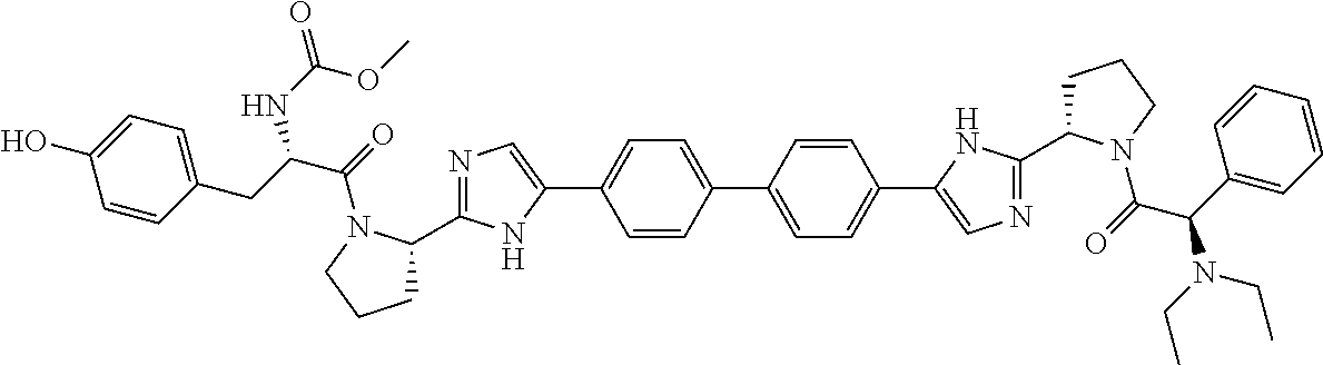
C1=CC(C2=CC=C(C3=CN=C(C4CCCN4C(=O)C(C4=CC=CC=C4)N(CC)CC)N3)C=C2)=CC=C1C1=CN=C(C2CCCN2C(C(CC2=CC=C(O)C=C2)NC(=O)OC)=O)N1
